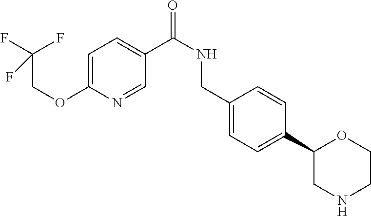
C1=C(OCC(F)(F)F)N=CC(C(=O)NCC2=CC=C(C3CNCCO3)C=C2)=C1
